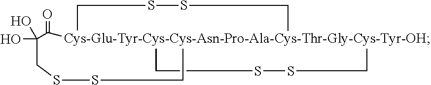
C1(O)(O)CSSC[Cys-Glu-Tyr-Cys-Cys-Asn-Pro-Ala-Cys-Thr-Gly-Cys-Tyr-OH]23(C1=O)(CSSC2)CSSC3
